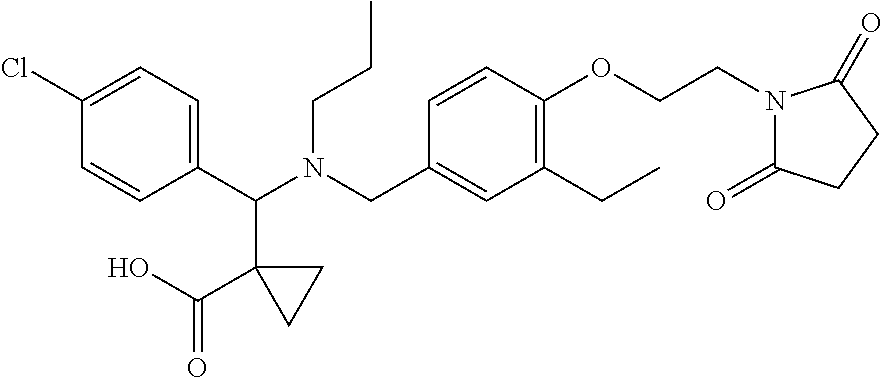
C1(C(N(CC2=CC(CC)=C(OCCN3C(=O)CCC3=O)C=C2)CCC)C2(C(O)=O)CC2)=CC=C(Cl)C=C1
